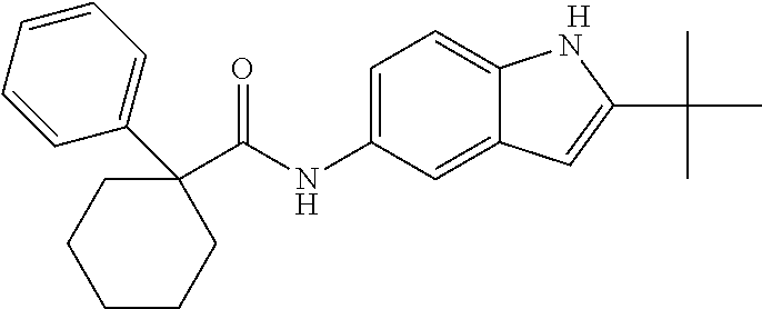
[H].C1(C(NC2=CC=C3C(=C2)C=C(C(C)(C)C)N3)=O)(C2=CC=CC=C2)CCCCC1
